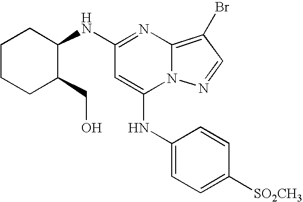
N(C1=NC2=C(Br)C=NN2C(NC2=CC=C([SO2CH3])C=C2)=C1)C1CCCCC1CO
